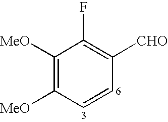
C1([MeO])=C([MeO])C=CC([CHO])=C1F
